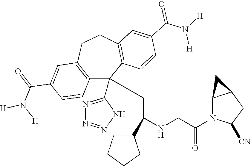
C1(C(=O)N([H])[H])=CC2=C(C=C1)C(C1=NN=NN1)(CC(NCC(N1C([CN])CC3C1C3)=O)C1CCCC1)C1=C(CC2)C=C(C(N([H])[H])=O)C=C1
